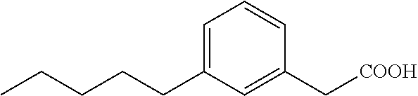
C1=C(CCCCC)C=C(C[COOH])C=C1
